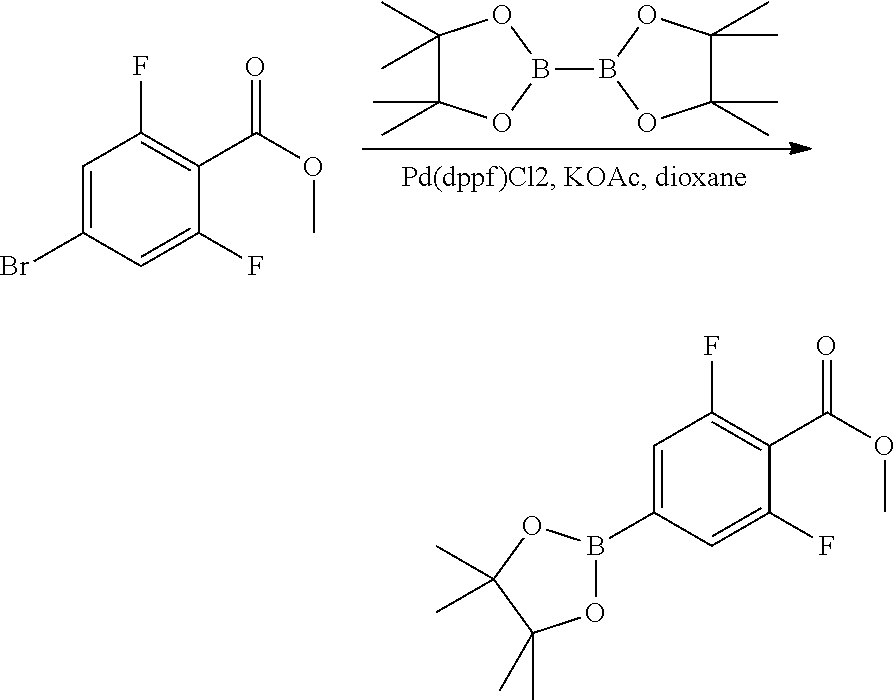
C1=C(Br)C=C(F)C(C(OC)=O)=C1F.C1(C)(C)C(C)(C)OB(B2OC(C)(C)C(C)(C)O2)O1.C1=C(B2OC(C)(C)C(C)(C)O2)C=C(F)C(C(OC)=O)=C1F
